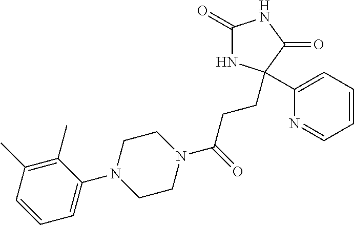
C1(=O)NC(C2=CC=CC=N2)(CCC(N2CCN(C3=CC=CC(C)=C3C)CC2)=O)C(=O)N1
